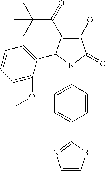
C1(O)=C(C(C(C)(C)C)=O)C(C2=CC=CC=C2OC)N(C2=CC=C(C3=NC=CS3)C=C2)C1=O
